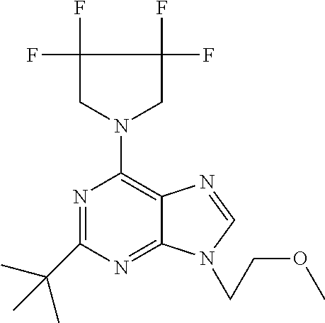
N1=C(C(C)(C)C)N=C2C(=C1N1CC(F)(F)C(F)(F)C1)N=CN2CCOC
